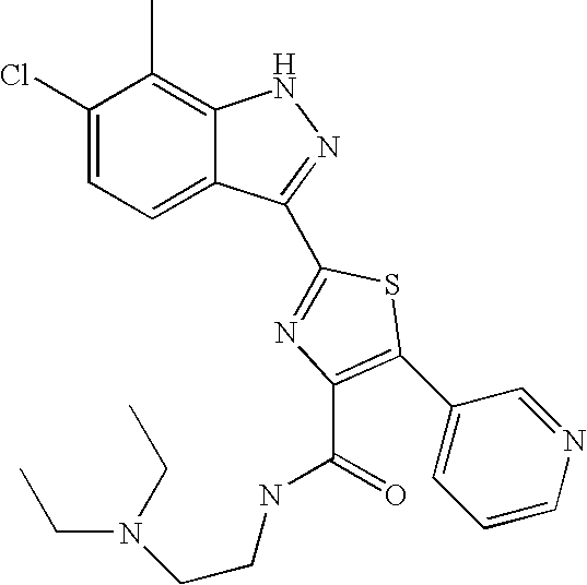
C1(Cl)=CC=C2C(=C1C)NN=C2C1=NC(C(NCCN(CC)CC)=O)=C(C2=CC=CN=C2)S1
